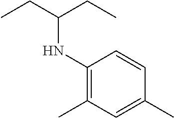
C1(NC(CC)CC)=C(C)C=C(C)C=C1
